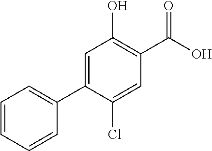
C1=CC=CC(C2=CC(O)=C(C(=O)O)C=C2Cl)=C1
